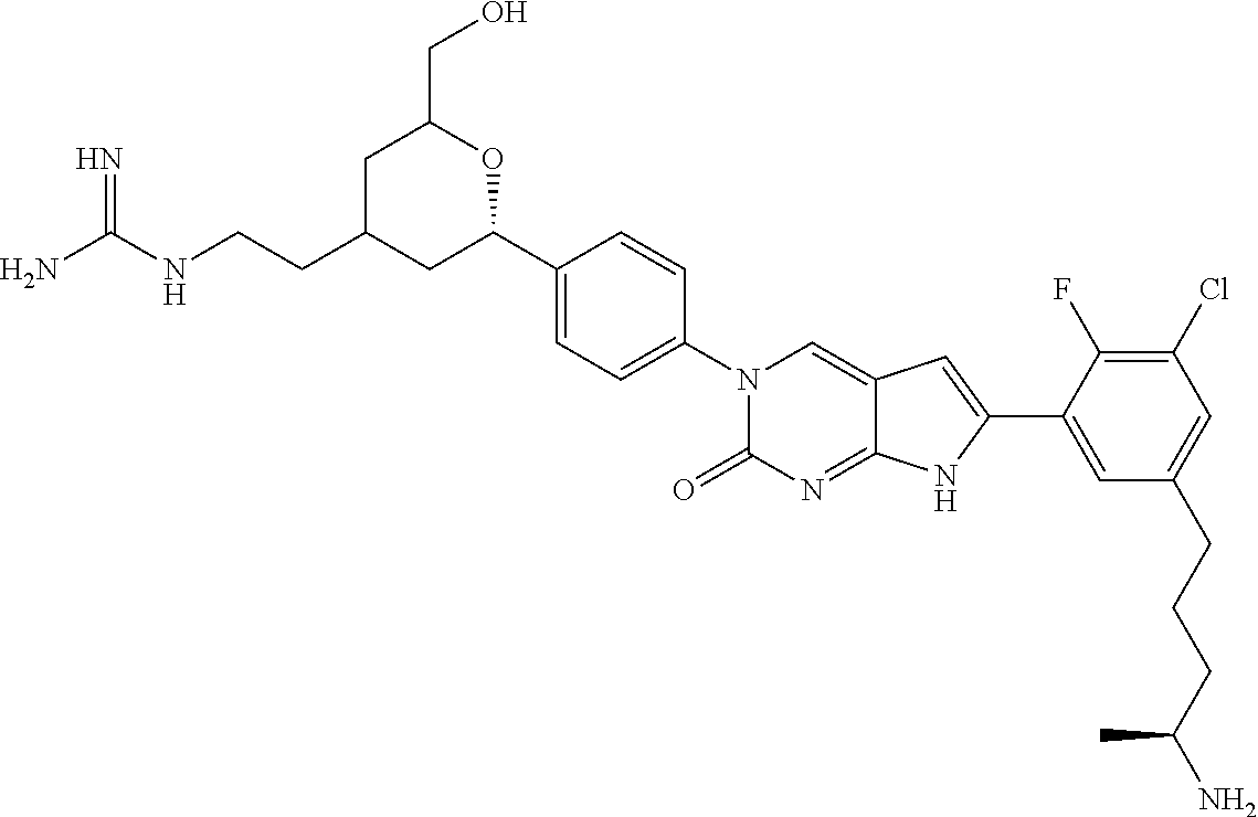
NC(NCCC1CC(C2=CC=C(N3C(=O)N=C4C(=C3)C=C(C3=CC(CCCC(N)C)=CC(Cl)=C3F)N4)C=C2)OC(CO)C1)=N
